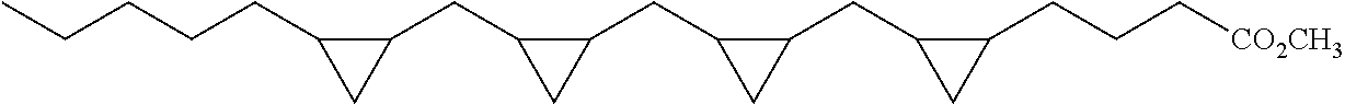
C(CC1C(CC2C(CC3C(CC4C(CCC[CO2CH3])C4)C3)C2)C1)CCC
